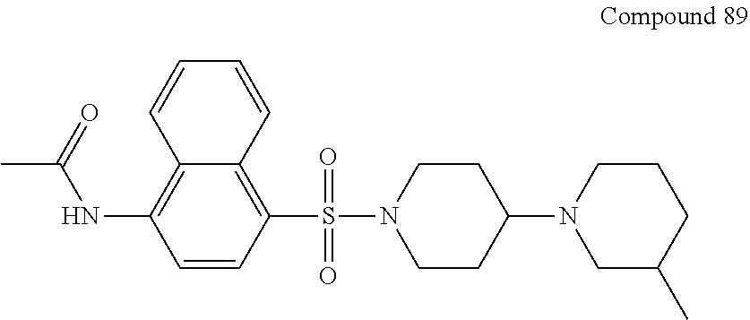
C1CN(S(=O)(=O)C2=C3C(=C(NC(C)=O)C=C2)C=CC=C3)CCC1N1CC(C)CCC1
